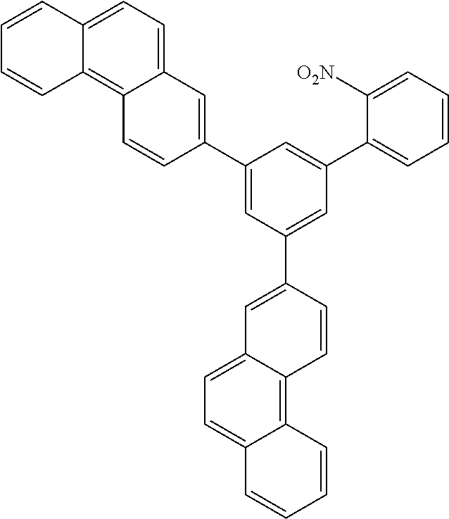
C1(C2=CC(C3=CC4=CC=C5C(=C4C=C3)C=CC=C5)=CC(C3=CC=CC=C3[O2N])=C2)=CC2=CC=C3C(=C2C=C1)C=CC=C3
